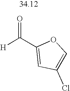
[H]C(C1=CC(Cl)=CO1)=O
